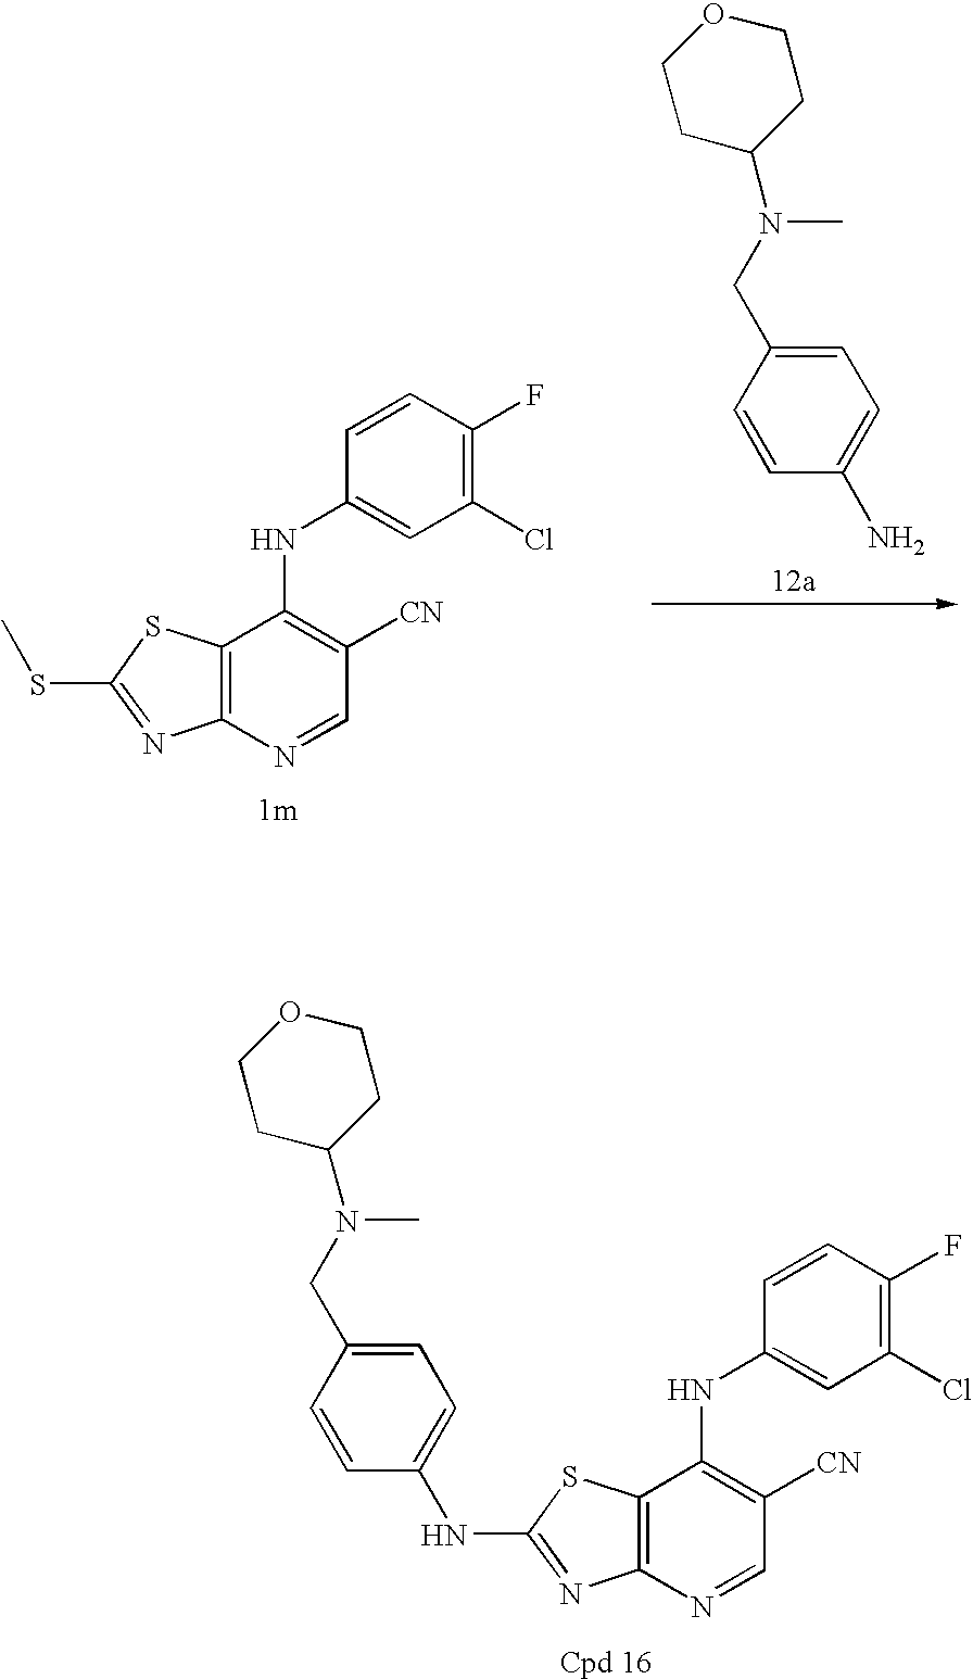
C12=C(N=CC([CN])=C1NC1=CC(Cl)=C(F)C=C1)N=C(SC)S2.C1=CC(CN(C)C2CCOCC2)=CC=C1N.C12=C(N=CC([CN])=C1NC1=CC(Cl)=C(F)C=C1)N=C(NC1=CC=C(CN(C)C3CCOCC3)C=C1)S2
